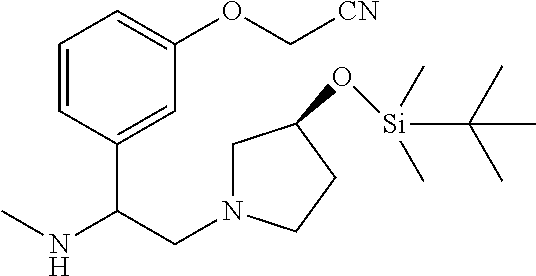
C1=CC(C(NC)CN2CC(O[Si](C(C)(C)C)(C)C)CC2)=CC(OC[CN])=C1
